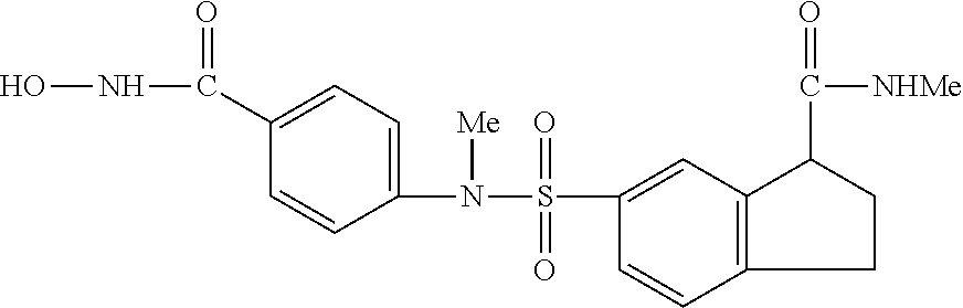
ONC(=O)C1=CC=C(N([Me])S(=O)(=O)C2=CC3=C(C=C2)CCC3C([NHMe])=O)C=C1
